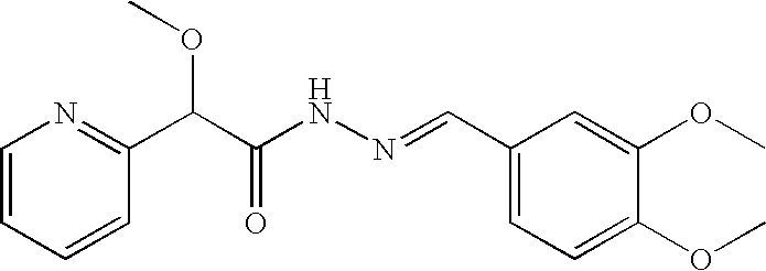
C1=CC=CC(C(C(NN=CC2=CC=C(OC)C(OC)=C2)=O)OC)=N1
